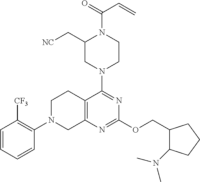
C1=CC=CC(N2CC3=C(CC2)C(N2CCN(C(=O)C=C)C(C[NC])C2)=NC(OCC2C(N(C)C)CCC2)=N3)=C1[CF3]
